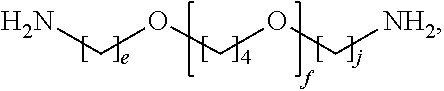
NCOCOC[NH2]
